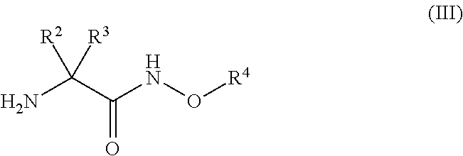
NC(C(NO[R4])=O)([R3])[R2]
